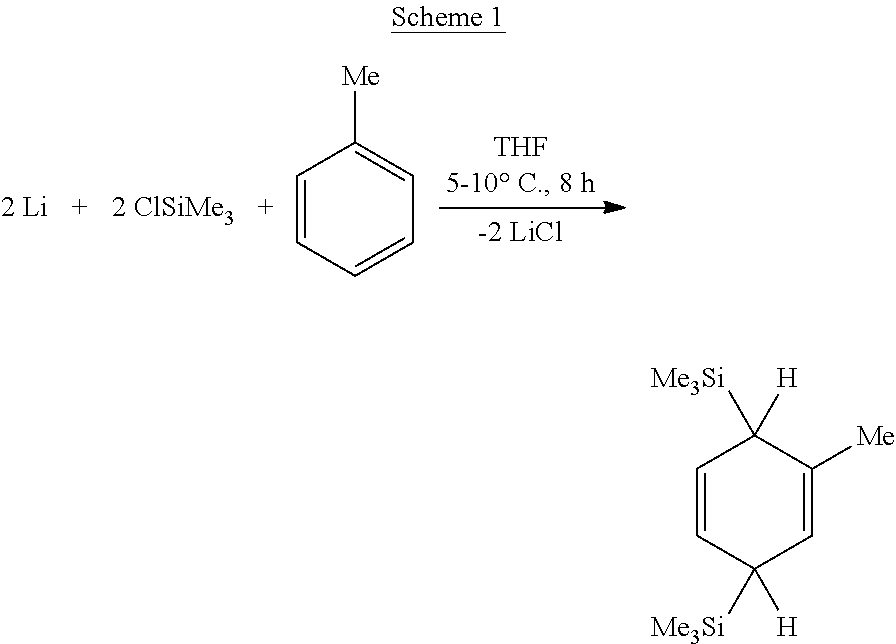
C1=CC=CC=C1[Me].C1=CC([Me3Si])([H])C=C([Me])C1([Me3Si])[H]
